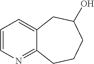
C1=CN=C2C(=C1)CC(O)CCC2
